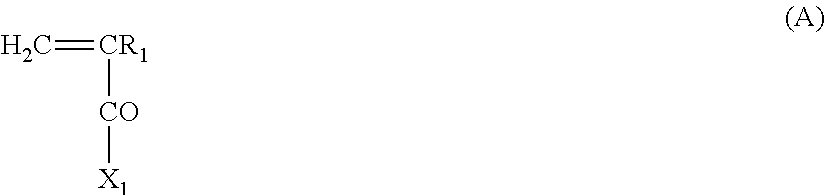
C=[CR1][CO][X1]
